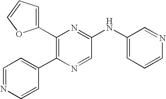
C1(C2=C(C3=CC=NC=C3)N=CC(NC3=CC=CN=C3)=N2)=CC=CO1
